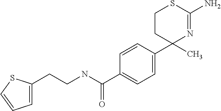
C1CC(C2=CC=C(C(NCCC3=CC=CS3)=O)C=C2)(C)N=C(N)S1
